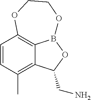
C12=C(C)C=CC3=C1B(OC2CN)OCCO3
